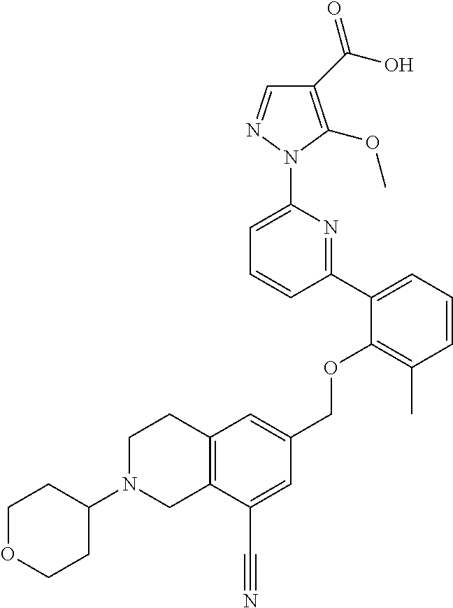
C1(C(O)=O)=C(OC)N(C2=CC=CC(C3=CC=CC(C)=C3OCC3=CC4=C(C(C#N)=C3)CN(C3CCOCC3)CC4)=N2)N=C1
